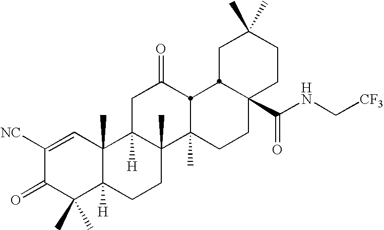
C1C(C)(C)CCC2(C(=O)NC[CF3])CCC3(C)C4(C)C([H])(CC(=O)C3C12)C1(C)C([H])(CC4)C(C)(C)C(=O)C([NC])=C1
